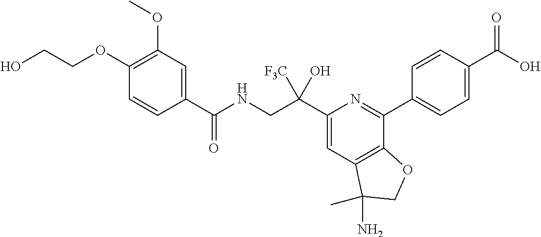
C1(C(NCC(C2=CC3=C(C(C4=CC=C(C(O)=O)C=C4)=N2)OCC3(N)C)([F3C])O)=O)=CC(OC)=C(OCCO)C=C1
